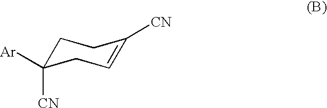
C1C([CN])([Ar])CC=C([CN])C1
